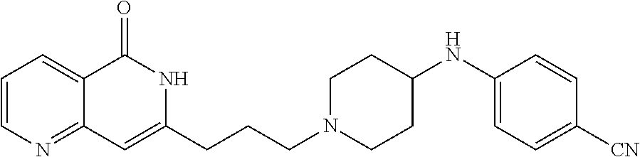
C1=CN=C2C(=C1)C(=O)NC(CCCN1CCC(NC3=CC=C([CN])C=C3)CC1)=C2
